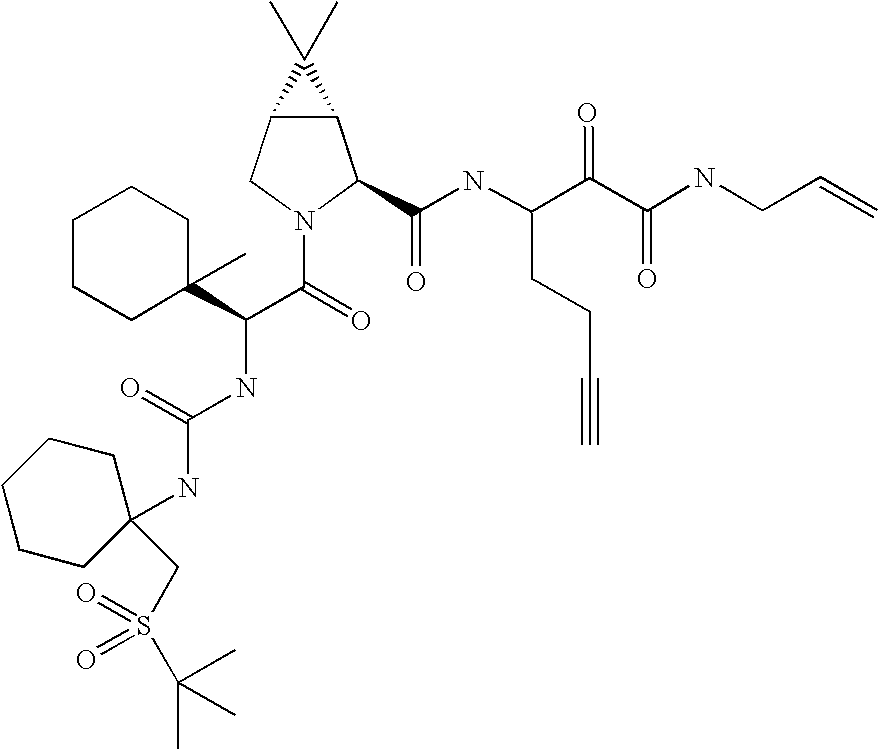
C12C(CN(C(=O)C(NC(NC3(CS(C(C)(C)C)(=O)=O)CCCCC3)=O)C3(C)CCCCC3)C1C(NC(C(C(NCC=C)=O)=O)CCC#C)=O)C2(C)C
